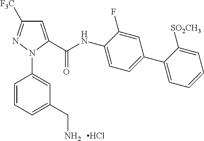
C1=C(C(NC2=CC=C(C3=CC=CC=C3[SO2CH3])C=C2F)=O)N(C2=CC(CN)=CC=C2)N=C1[F3C].Cl
